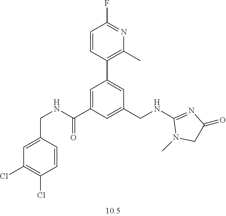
C1=C(C(NCC2=CC(Cl)=C(Cl)C=C2)=O)C=C(CNC2=NC(=O)CN2C)C=C1C1=C(C)N=C(F)C=C1
